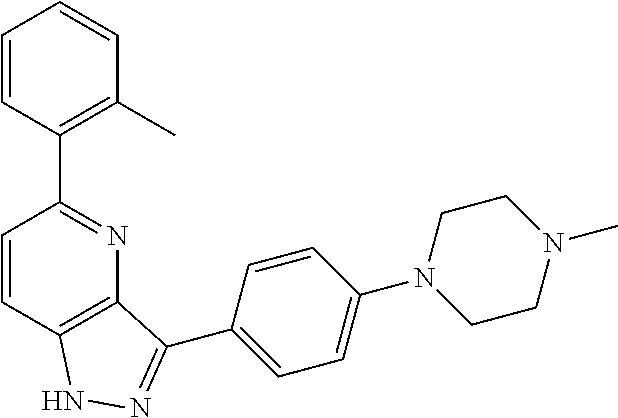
C1=CC2=C(N=C1C1=C(C)C=CC=C1)C(C1=CC=C(N3CCN(C)CC3)C=C1)=NN2
